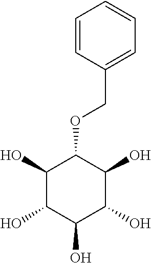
C1(O)C(O)C(O)C(O)C(O)C1OCC1=CC=CC=C1
